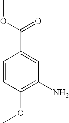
C1=CC(OC)=C(N)C=C1C(OC)=O
